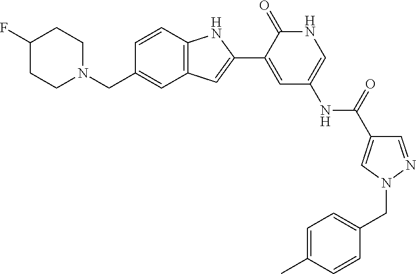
C1=CC2=C(C=C1CN1CCC(F)CC1)C=C(C1=CC(NC(=O)C3=CN(CC4=CC=C(C)C=C4)N=C3)=CNC1=O)N2
